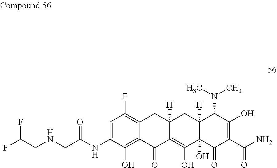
C1=C(NC(CNCC(F)F)=O)C(O)=C2C(=C1F)CC1([H])C(=C(O)C3(O)C([H])(C1)C(N(C)C)C(O)=C(C(N)=O)C3=O)C2=O
